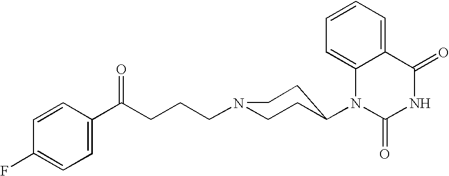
C1=C2C(=CC=C1)C(=O)NC(=O)N2C1CCN(CCCC(C2=CC=C(F)C=C2)=O)CC1
